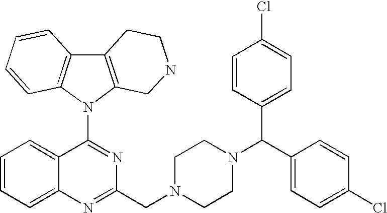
C1(N2C3=C(C4=C2C=CC=C4)CCNC3)=NC(CN2CCN(C(C3=CC=C(Cl)C=C3)C3=CC=C(Cl)C=C3)CC2)=NC2=CC=CC=C12
